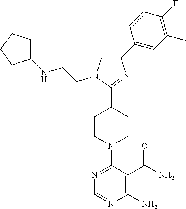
N1=C(N2CCC(C3=NC(C4=CC(C)=C(F)C=C4)=CN3CCNC3CCCC3)CC2)C(C(N)=O)=C(N)N=C1
